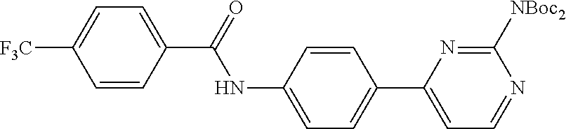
C1=CC(C(=O)NC2=CC=C(C3=CC=NC([NBoc2])=N3)C=C2)=CC=C1[F3C]
